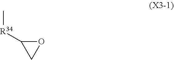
C[R34]C1CO1
